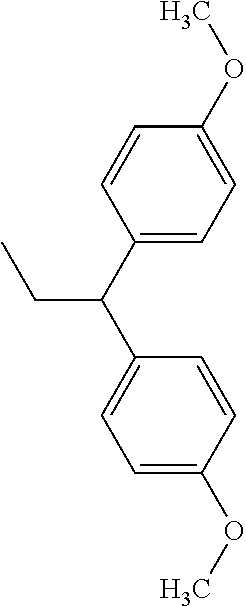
C1=CC(OC)=CC=C1C(C1=CC=C(OC)C=C1)CC
